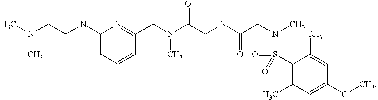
C1(CN(C(CNC(CN(C)S(C2=C(C)C=C(OC)C=C2C)(=O)=O)=O)=O)C)=NC(NCCN(C)C)=CC=C1
